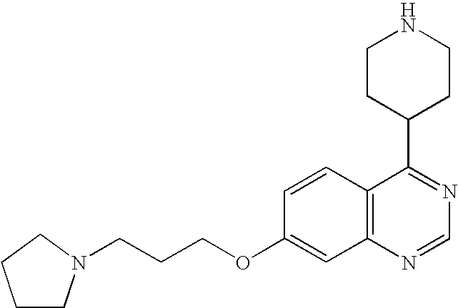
C1CN(CCCOC2=CC3=C(C=C2)C(C2CCNCC2)=NC=N3)CC1
